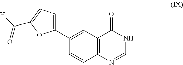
C1(C2=CC=C(C([H])=O)O2)=CC2=C(C=C1)N=CNC2=O
